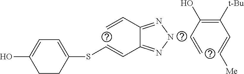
C1CC(SC=CC2=NNN=C2C=C)=CC=C1O.C(=C)C(=C(C=C[Me])[t-Bu])O
